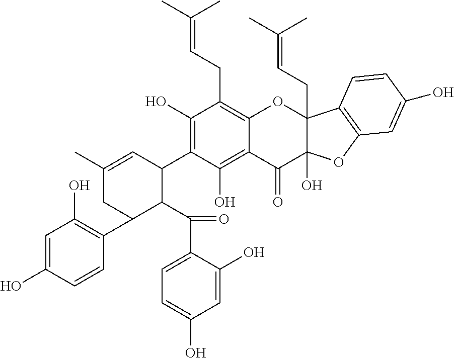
C1(O)=C(C2C=C(C)CC(C3=C(O)C=C(O)C=C3)C2C(C2=CC=C(O)C=C2O)=O)C(O)=C2C(=C1CC=C(C)C)OC1(CC=C(C)C)C(O)(C2=O)OC2=C1C=CC(O)=C2
